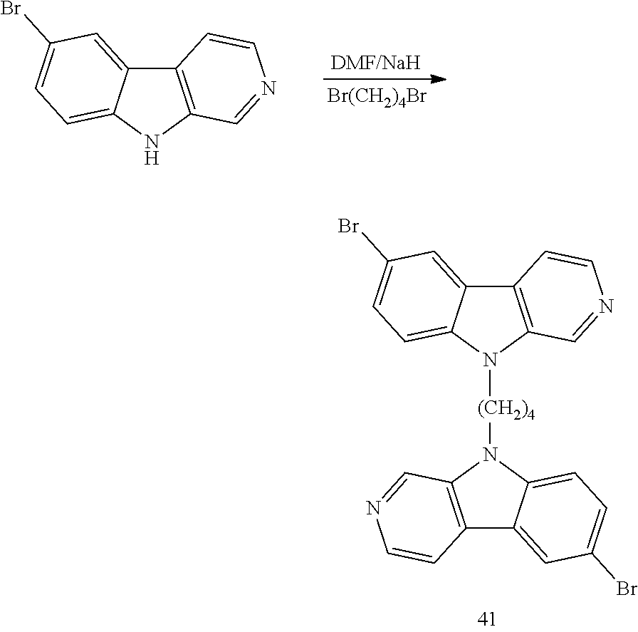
C12=C(NC3=CC=C(Br)C=C13)C=NC=C2.[Br(CH2)4Br].C12=C(N([(CH2)4]N3C4=CC=C(Br)C=C4C4=C3C=NC=C4)C3=CC=C(Br)C=C13)C=NC=C2
